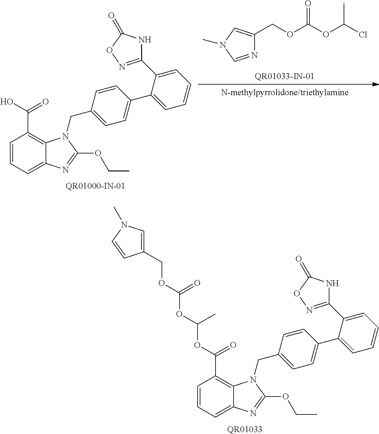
C(OC(OC(Cl)C)=O)C1=CN(C)C=N1.C1=CC=C2C(=C1C(O)=O)N(CC1=CC=C(C3=CC=CC=C3C3=NOC(=O)N3)C=C1)C(OCC)=N2.C1=CC=C2C(=C1C(=O)OC(OC(OCC1=CN(C)C=C1)=O)C)N(CC1=CC=C(C3=CC=CC=C3C3=NOC(=O)N3)C=C1)C(OCC)=N2.[QR01033]
